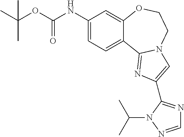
C1(NC(=O)OC(C)(C)C)=CC=C2C(=C1)OCCN1C2=NC(C2=NC=NN2C(C)C)=C1
